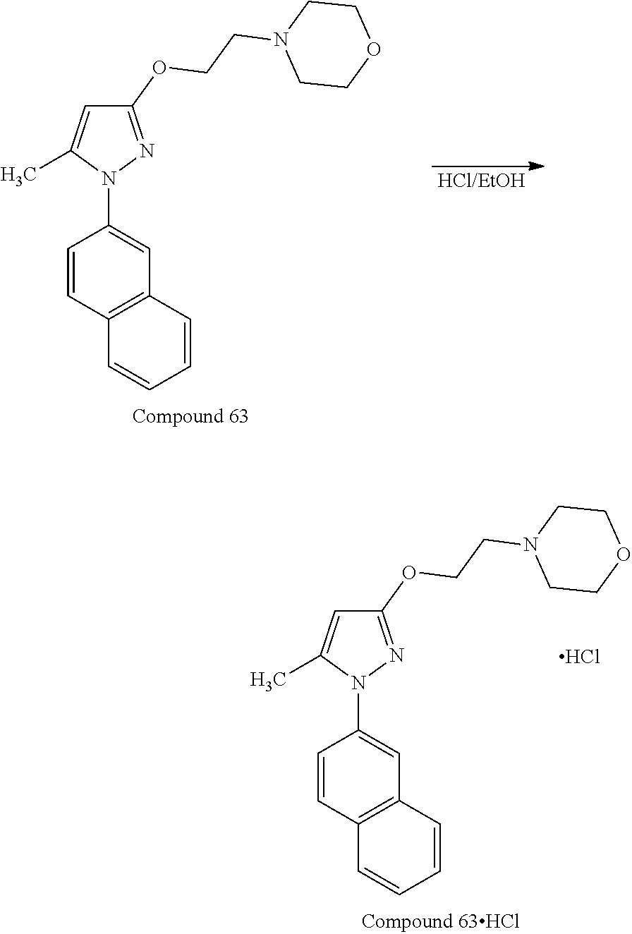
C1(OCCN2CCOCC2)=NN(C2=CC3=C(C=C2)C=CC=C3)C(C)=C1.C1(OCCN2CCOCC2)=NN(C2=CC3=C(C=C2)C=CC=C3)C(C)=C1.Cl
